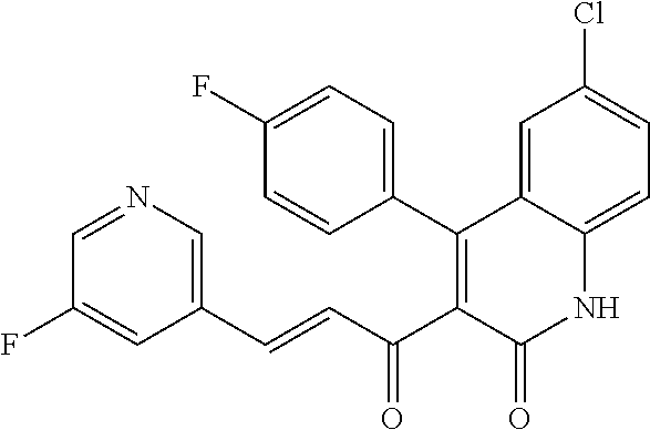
C1=NC=C(C=CC(C2=C(C3=CC=C(F)C=C3)C3=CC(Cl)=CC=C3NC2=O)=O)C=C1F
